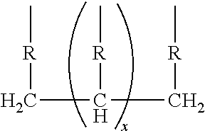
C[R]CC([R]C)C[R]C
